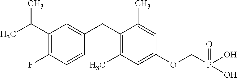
C1=C(CC2=C(C)C=C(OCP(O)(=O)O)C=C2C)C=CC(F)=C1C(C)C
